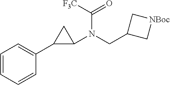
C1=CC=CC(C2C(N(CC3C[NBoc]C3)C([F3C])=O)C2)=C1
